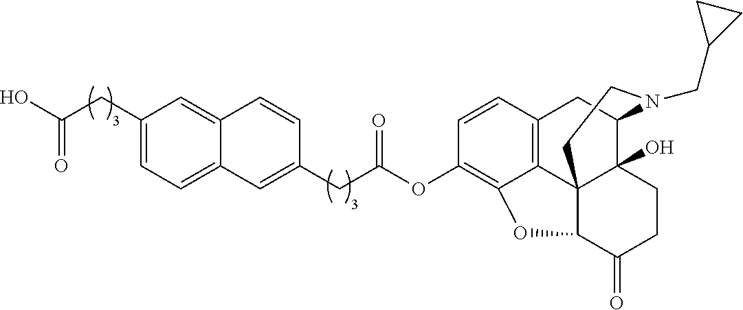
C(C(OC1=C2C3=C(C=C1)CC1C4(O)C3(C(C(=O)CC4)O2)CCN1CC1CC1)=O)C1=CC2=CC=C(CC(O)=O)C=C2C=C1
